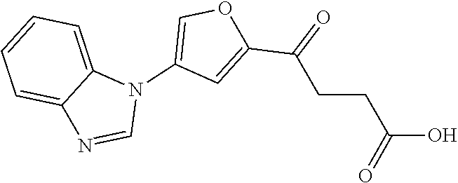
C1=NC2=CC=CC=C2N1C1=COC(C(CCC(=O)O)=O)=C1
